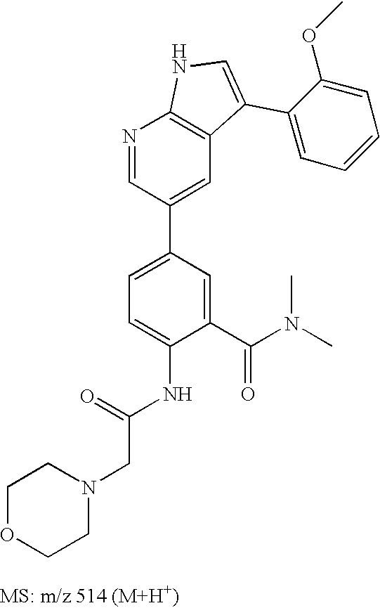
N1=CC(C2=CC=C(NC(CN3CCOCC3)=O)C(C(N(C)C)=O)=C2)=CC2=C1NC=C2C1=CC=CC=C1OC
